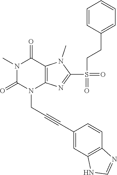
N1(C)C(=O)N(CC#CC2=CC3=C(C=C2)N=CN3)C2=C(C1=O)N(C)C(S(CCC1=CC=CC=C1)(=O)=O)=N2
